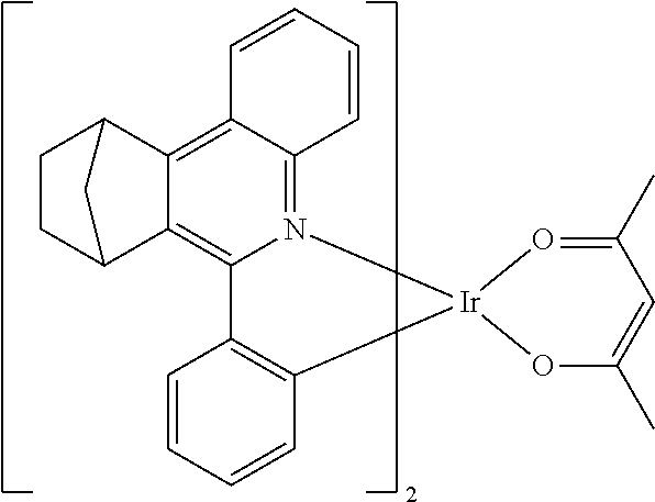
C12=C(C=CC=C1)[Ir]1(N3=C4C(=C5C(=C23)C2CCC5C2)C=CC=C4)OC(C)=CC(C)=O1
